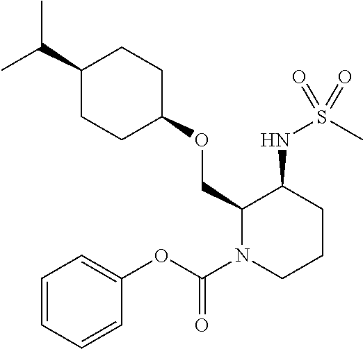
C(C)(C)C1CCC(OCC2N(C(OC3=CC=CC=C3)=O)CCCC2NS(C)(=O)=O)CC1
